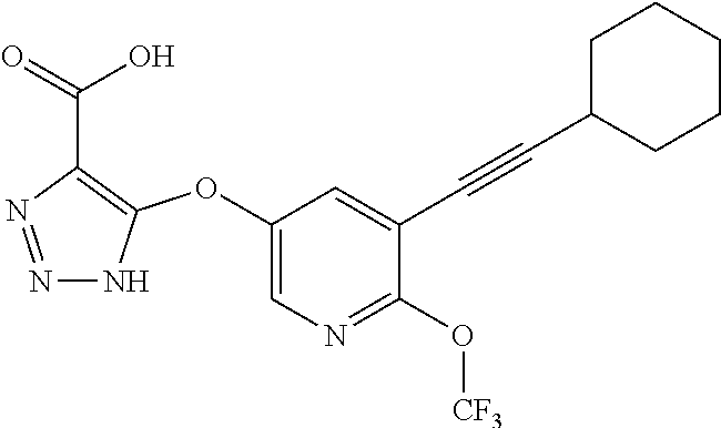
C1(OC2=C(C(=O)O)N=NN2)=CN=C(O[CF3])C(C#CC2CCCCC2)=C1
